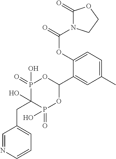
C1(C)=CC=C(OC(=O)N2C(=O)OCC2)C(C2OP(=O)(O)C(O)(CC3=CC=CN=C3)P(=O)(O)O2)=C1
